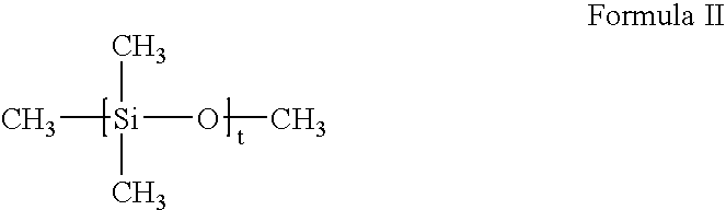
[Si](C)(OC)(C)C
